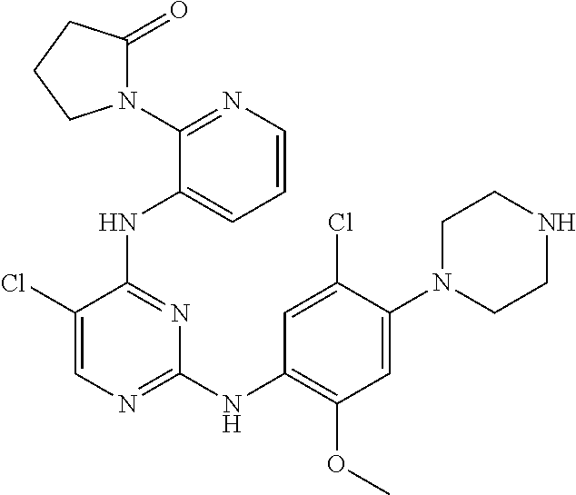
C1N(C2=CC(OC)=C(NC3=NC=C(Cl)C(NC4=CC=CN=C4N4C(=O)CCC4)=N3)C=C2Cl)CCNC1
